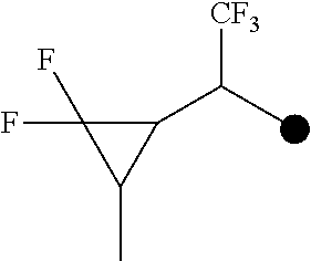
C1(C(C)[CF3])C(F)(F)C1C
